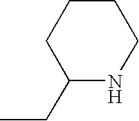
C1C(CC)NCCC1
